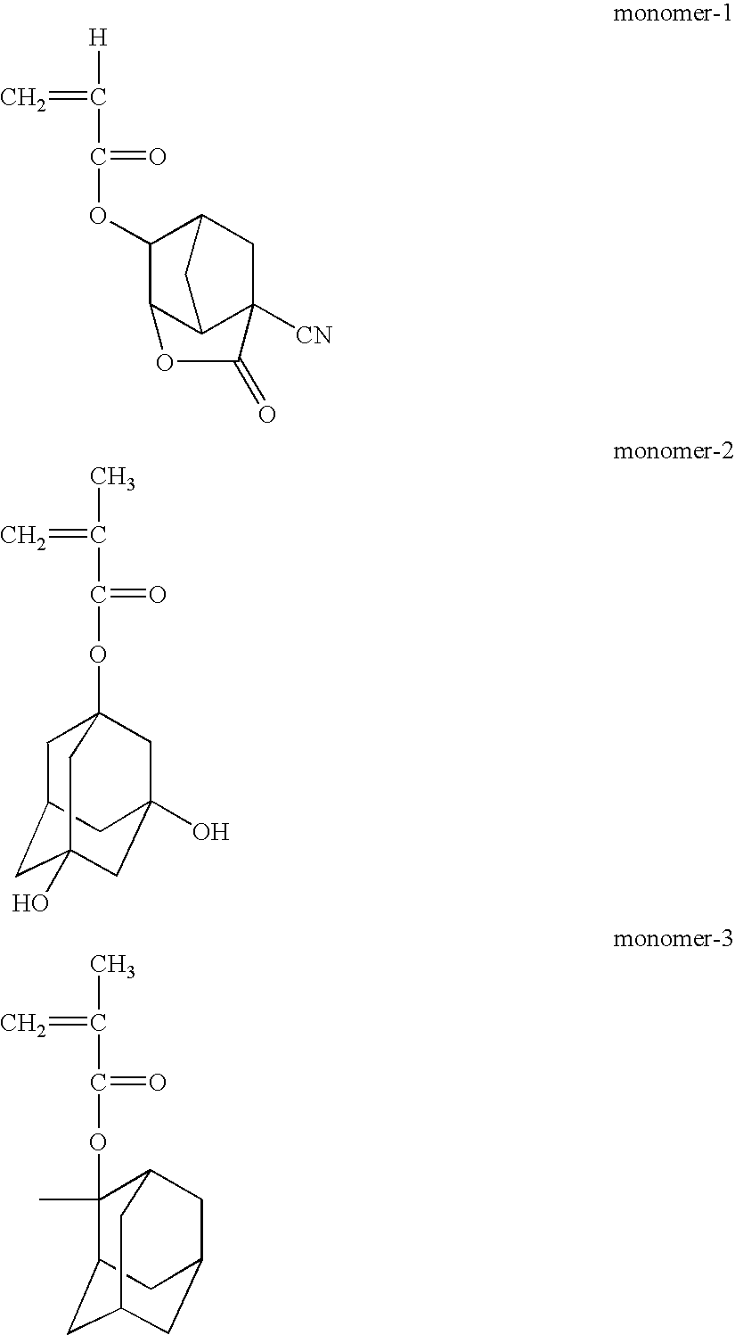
C1C2C(OC(=O)C(=C)[H])C3C(C1([CN])C(=O)O3)C2.O(C(=O)C(=C)C)C12CC3CC(O)(CC(O)(C1)C3)C2.O(C(=O)C(=C)C)C1(C)C2CC3CC(CC1C3)C2
